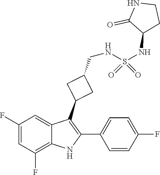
C1(CNS(NC2C(=O)NCC2)(=O)=O)CC(C2=C(C3=CC=C(F)C=C3)NC3=C(F)C=C(F)C=C23)C1
